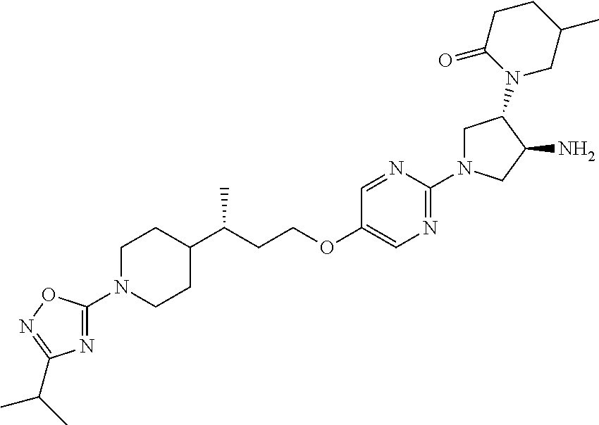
N1(C2=NC(C(C)C)=NO2)CCC(C(CCOC2=CN=C(N3CC(N4CC(C)CCC4=O)C(N)C3)N=C2)C)CC1
